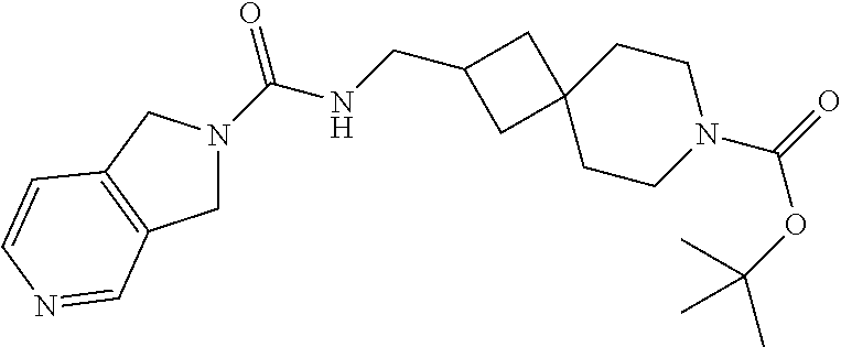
C(NCC1CC2(CCN(C(=O)OC(C)(C)C)CC2)C1)(=O)N1CC2=C(C1)C=CN=C2
